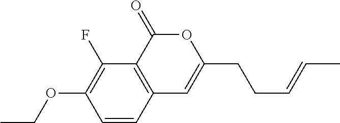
C1=CC2=C(C(F)=C1OCC)C(=O)OC(CCC=CC)=C2
